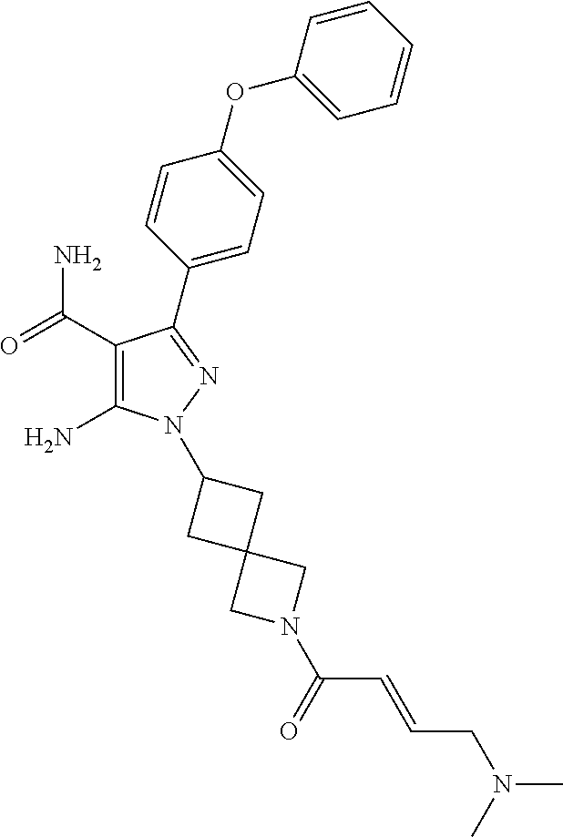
C1(C(=O)N)=C(N)N(C2CC3(C2)CN(C(=O)C=CCN(C)C)C3)N=C1C1=CC=C(OC2=CC=CC=C2)C=C1
